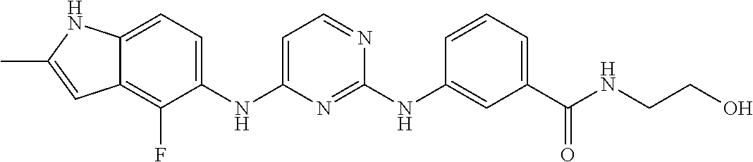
C12=CC=C(NC3=CC=NC(NC4=CC(C(NCCO)=O)=CC=C4)=N3)C(F)=C1C=C(C)N2
